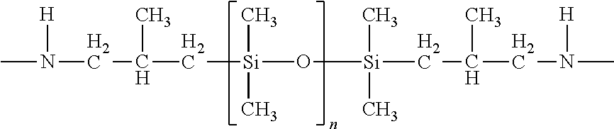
CN([H])CC(C)C[Si](C)(C)O[Si](C)(C)CC(C)CN([H])C
